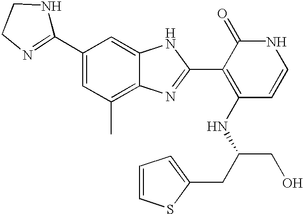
C1(C2=CC(C)=C3C(=C2)NC(C2=C(NC(CO)CC4=CC=CS4)C=CNC2=O)=N3)=NCCN1
